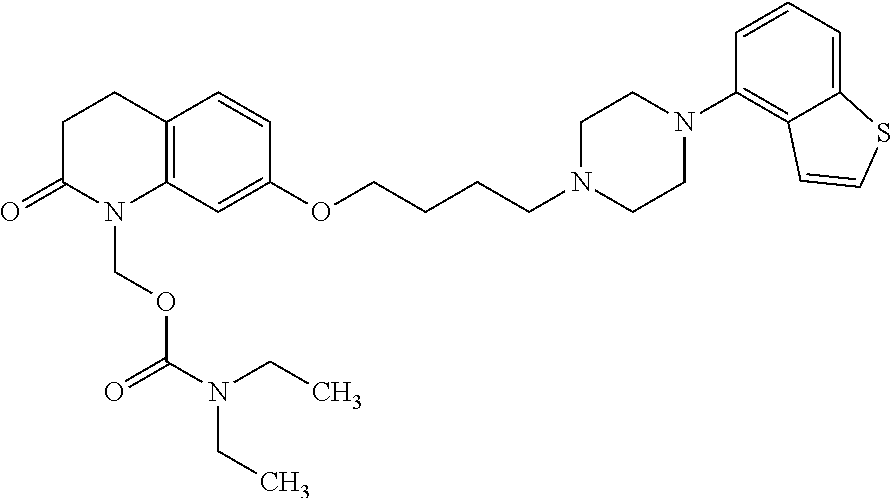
C1C(=O)N(COC(N(CC)CC)=O)C2=C(C1)C=CC(OCCCCN1CCN(C3=C4C(=CC=C3)SC=C4)CC1)=C2
